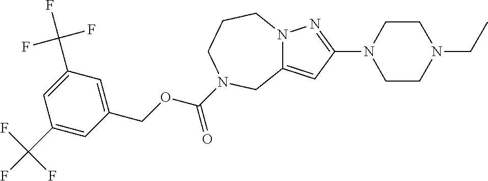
C1(C(F)(F)F)=CC(COC(=O)N2CCCN3C(=CC(N4CCN(CC)CC4)=N3)C2)=CC(C(F)(F)F)=C1
